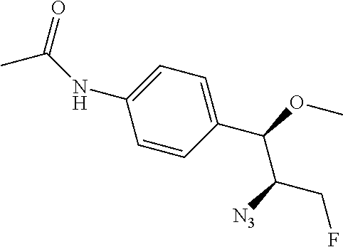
N(C1=CC=C(C(OC)C([N3])CF)C=C1)C(C)=O
